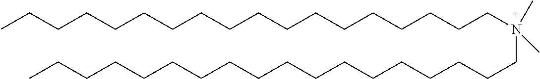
CCCCCCCCCCCCCCCCCCN(CCCCCCCCCCCCCCCCCC)(C)C
